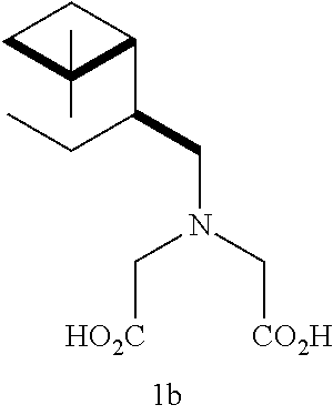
C1CC(C(CC)CN(C[CO2H])C[HO2C])C1(C)C
